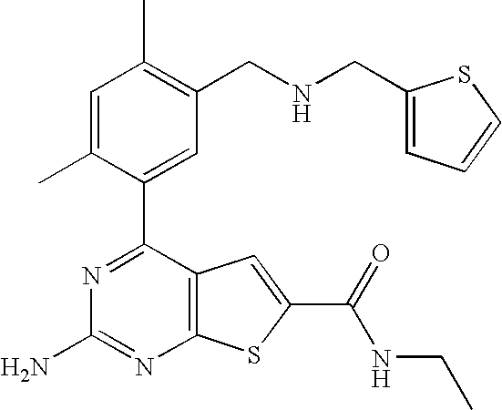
N1=C(C2=CC(CNCC3=CC=CS3)=C(C)C=C2C)C2=C(N=C1N)SC(C(=O)NCC)=C2
